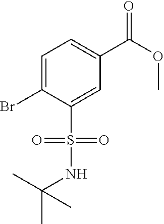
BrC1=CC=C(C(OC)=O)C=C1S(=O)(=O)NC(C)(C)C
